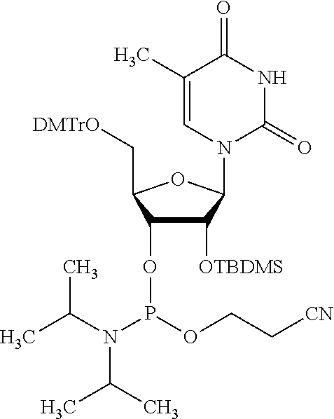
C1(C)=CN(C2C([OTBDMS])C(OP(OCC[CN])N(C(C)C)C(C)C)C(C[DMTrO])O2)C(=O)NC1=O
